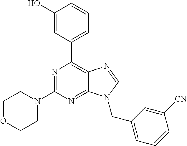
N1=C(N2CCOCC2)N=C2C(=C1C1=CC=CC(O)=C1)N=CN2CC1=CC=CC([CN])=C1
